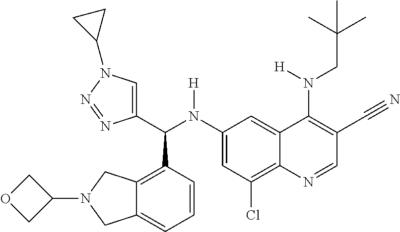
C1(N(C(C2=CN(C3CC3)N=N2)C2=C3C(=CC=C2)CN(C2COC2)C3)[H])=CC(Cl)=C2C(=C1)C(N(CC(C)(C)C)[H])=C(C#N)C=N2
